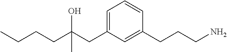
C(CC(CC1=CC=CC(CCCN)=C1)(O)C)CC
